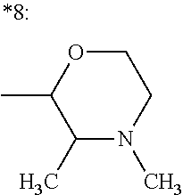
C1(C)N(C)CCOC1C
